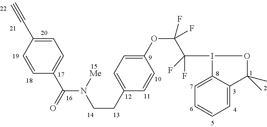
C1=CC(C#C)=CC=C1C(=O)N([Me])CCC1=CC=C(OC(C(I2C3=CC=CC=C3C(C)(C)O2)(F)F)(F)F)C=C1
